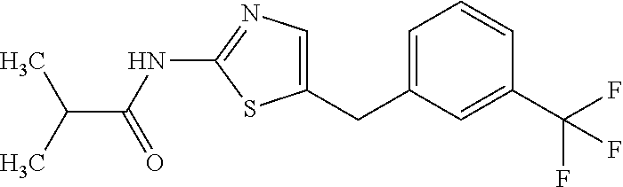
C1=C(CC2=CN=C(NC(=O)C(C)C)S2)C=C(C(F)(F)F)C=C1
